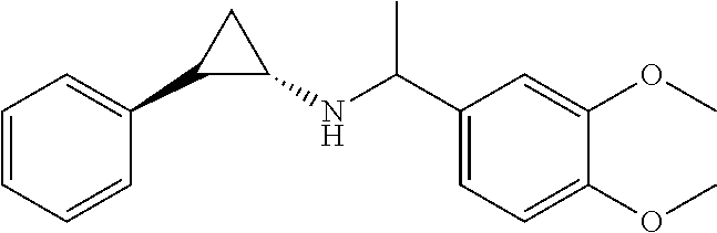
C1=CC=CC(C2C(NC(C3=CC=C(OC)C(OC)=C3)C)C2)=C1
